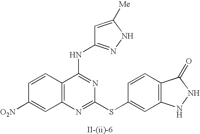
C12=C(N=C(SC3=CC4=C(C=C3)C(=O)NN4)N=C1NC1=NNC([Me])=C1)C=C([O2N])C=C2
